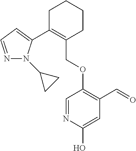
C1C(C2=CC=NN2C2CC2)=C(COC2=C(C=O)C=C(O)N=C2)CCC1
